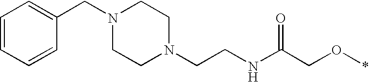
N1(CC2=CC=CC=C2)CCN(CCNC(CO*)=O)CC1
